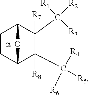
c1cC2C(C([R5])([R6])[R4])([R8])C(C([R3])([R2])[R1])([R7])C1O2
